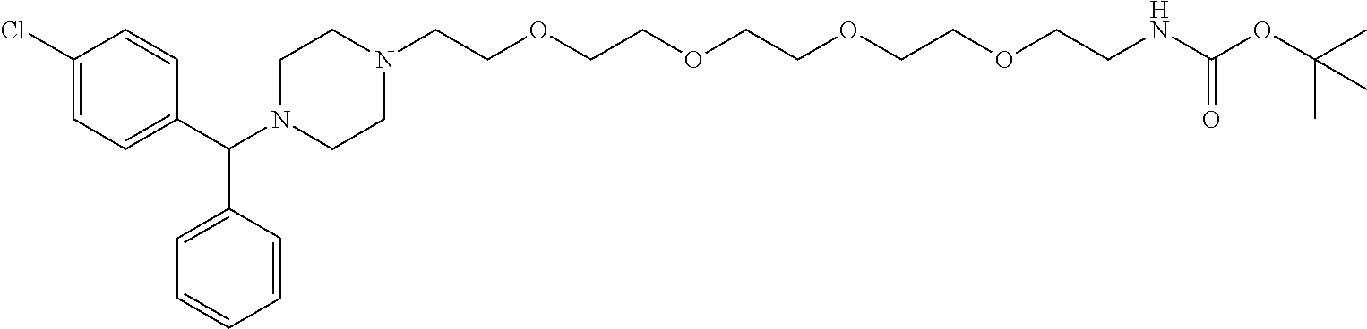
C1(Cl)=CC=C(C(N2CCN(CCOCCOCCOCCOCCNC(OC(C)(C)C)=O)CC2)C2=CC=CC=C2)C=C1
